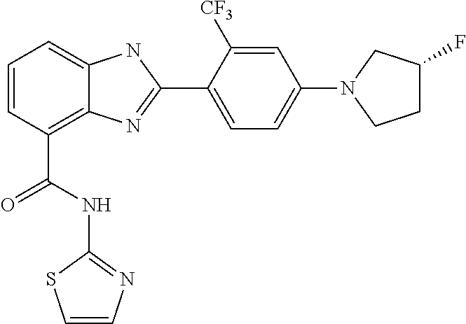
C1=CC(C(NC2=NC=CS2)=O)=C2C(=C1)NC(C1=CC=C(N3CCC(F)C3)C=C1[CF3])=N2
